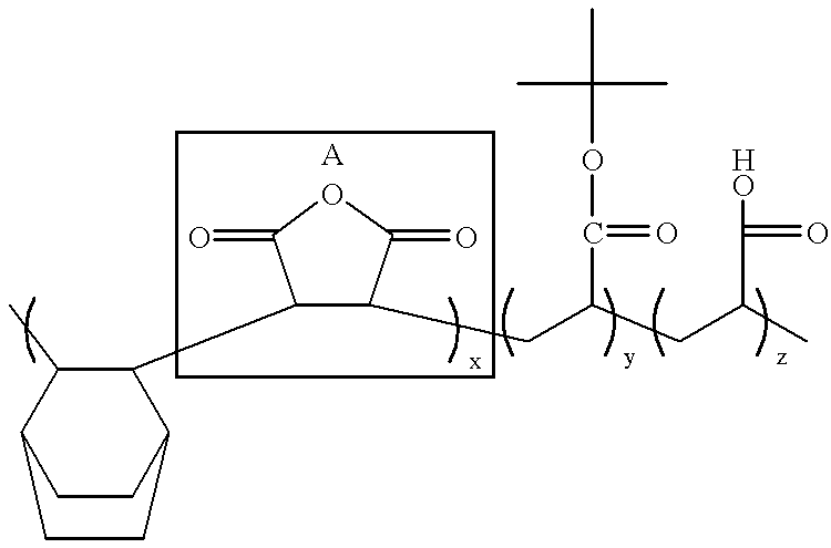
C1CC2C(C3C(CC(CC(C)C(=O)O)C(OC(C)(C)C)=O)C(=O)OC3=O)C(C)C1CC2.[A]
